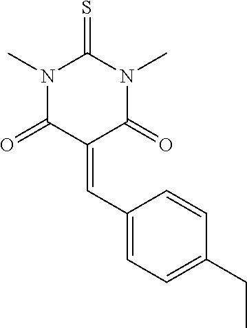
N1(C)C(=O)C(=CC2=CC=C(CC)C=C2)C(=O)N(C)C1=S
